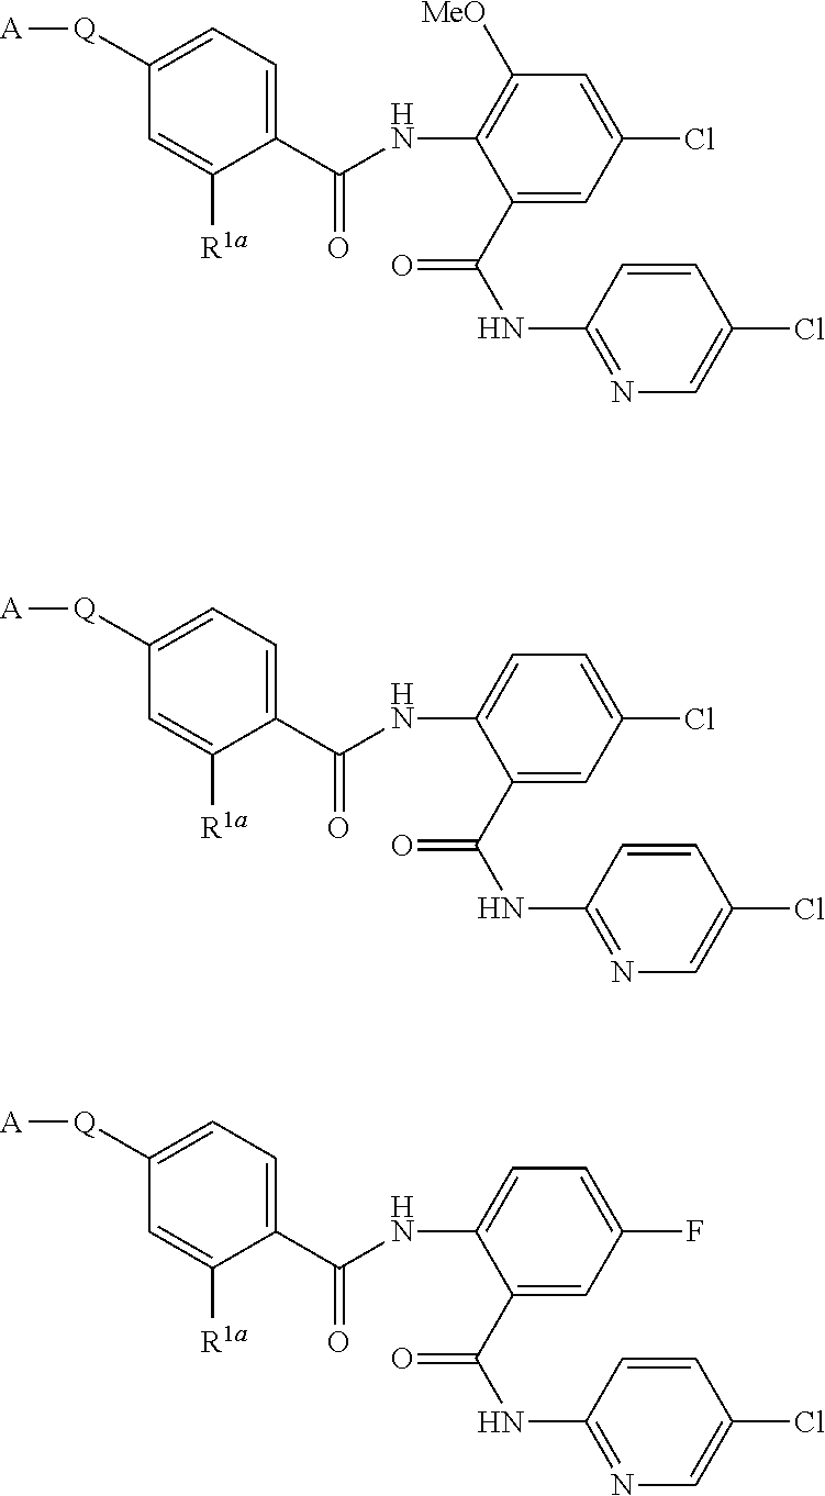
C1([Q][A])=CC=C(C(NC2=C([MeO])C=C(Cl)C=C2C(NC2=NC=C(Cl)C=C2)=O)=O)C([R1a])=C1.C1([Q][A])=CC=C(C(NC2=CC=C(Cl)C=C2C(NC2=NC=C(Cl)C=C2)=O)=O)C([R1a])=C1.C1([Q][A])=CC=C(C(NC2=CC=C(F)C=C2C(NC2=NC=C(Cl)C=C2)=O)=O)C([R1a])=C1
